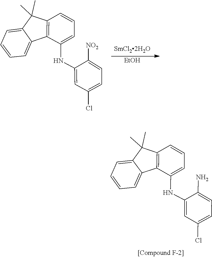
[EtOH].C1=C2C(C)(C)C3=C(C2=CC=C1)C(NC1=CC(Cl)=CC=C1[NO2])=CC=C3.C1=C2C(C)(C)C3=C(C2=CC=C1)C(NC1=CC(Cl)=CC=C1N)=CC=C3
